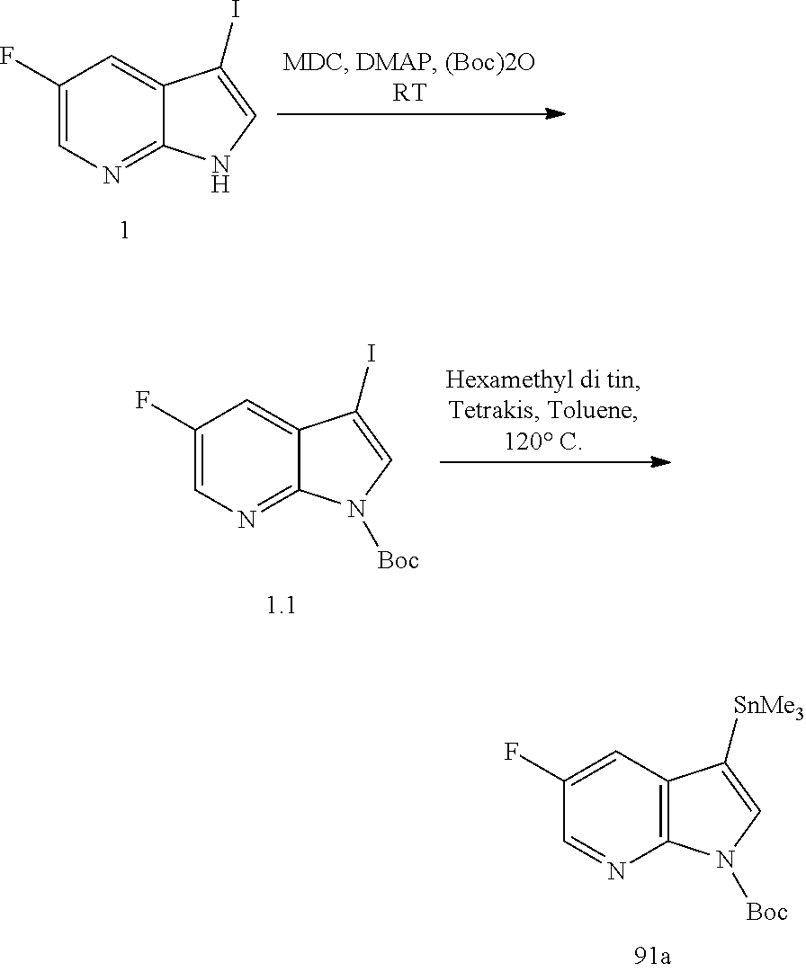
C1(F)=CN=C2C(=C1)C(I)=CN2.C1(F)=CN=C2C(=C1)C(I)=CN2[Boc].C1(F)=CC2=C(N=C1)N([Boc])C=C2[SnMe3]
